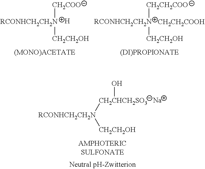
[CH2COO][RCONHCH2CH2N][CH2CH2OH].[H].[CH2CH2COO][RCONHCH2CH2N][CH2CH2OH].[CH2CH2COOH].[Na].[CH2CHCH2SO3](O)[RCONHCH2CH2N][CH2CH2OH]
